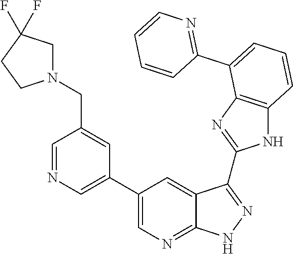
C1=NC=C(C2=CN=C3C(=C2)C(C2=NC4=C(N2)C=CC=C4C2=NC=CC=C2)=NN3)C=C1CN1CC(F)(F)CC1
